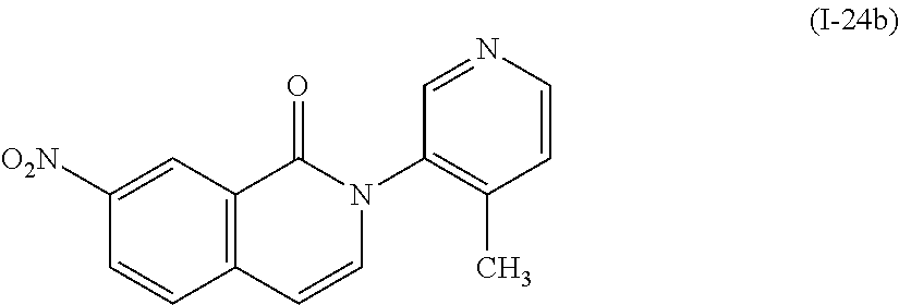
C12=C(C=CN(C3=C(C)C=CN=C3)C1=O)C=CC([O2N])=C2
